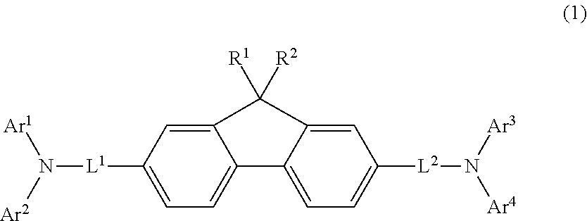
C12=CC([L1]N([Ar2])[Ar1])=CC=C1C1=CC=C([L2]N([Ar3])[Ar4])C=C1C2([R2])[R1]
